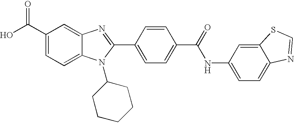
C1(C(O)=O)=CC=C2C(=C1)N=C(C1=CC=C(C(=O)NC3=CC=C4C(=C3)SC=N4)C=C1)N2C1CCCCC1
